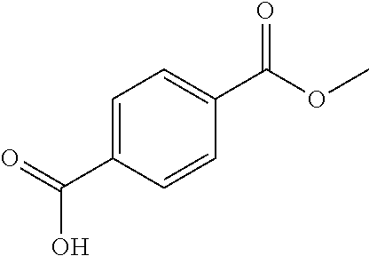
C1=C(C(=O)O)C=CC(C(OC)=O)=C1
